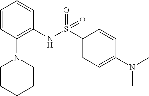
N(C)(C1=CC=C(S(=O)(NC2=C(N3CCCCC3)C=CC=C2)=O)C=C1)C
